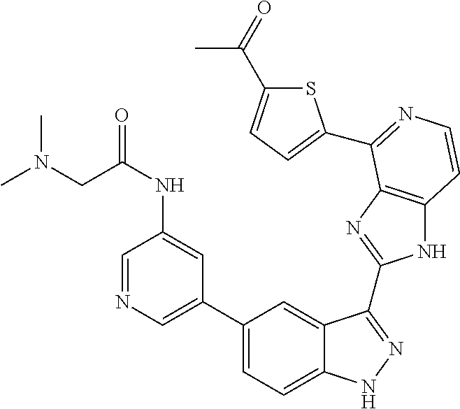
C1(C2=CC=C3C(=C2)C(C2=NC4=C(N2)C=CN=C4C2=CC=C(C(=O)C)S2)=NN3)=CN=CC(NC(CN(C)C)=O)=C1
